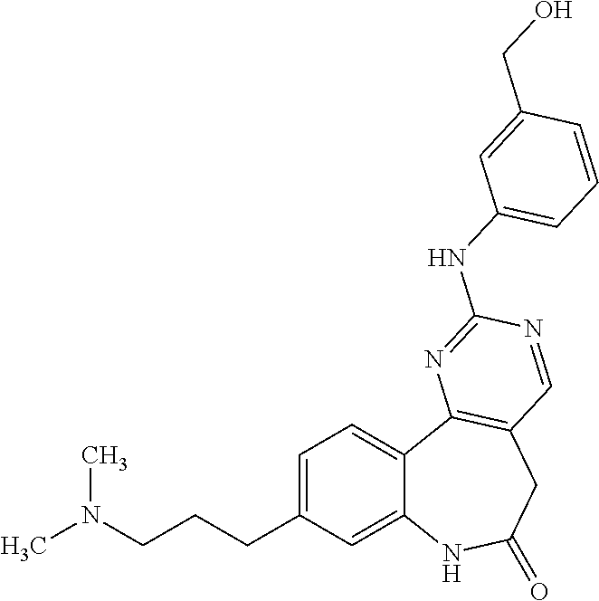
C1=C(CCCN(C)C)C=C2C(=C1)C1=C(CC(=O)N2)C=NC(NC2=CC=CC(CO)=C2)=N1
